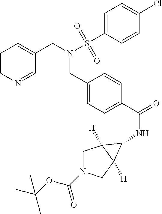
C1=CN=CC(CN(S(C2=CC=C(Cl)C=C2)(=O)=O)CC2=CC=C(C(=O)NC3C4([H])CN(C(=O)OC(C)(C)C)CC43[H])C=C2)=C1
